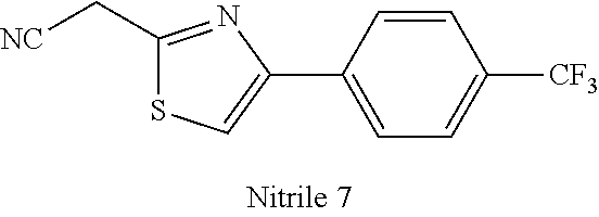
C1=CC(C2=CSC(C[NC])=N2)=CC=C1[CF3]
